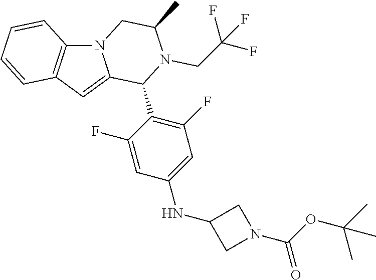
N12C3=C(C=C1C(C1=C(F)C=C(NC4CN(C(OC(C)(C)C)=O)C4)C=C1F)N(CC(F)(F)F)C(C)C2)C=CC=C3
